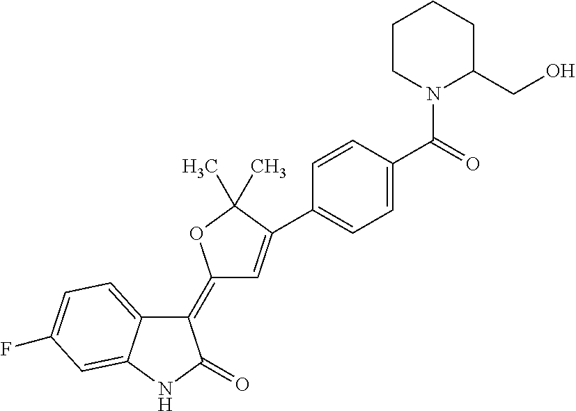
C1(=C2C=C(C3=CC=C(C(=O)N4C(CO)CCCC4)C=C3)C(C)(C)O2)C2=CC=C(F)C=C2NC1=O
